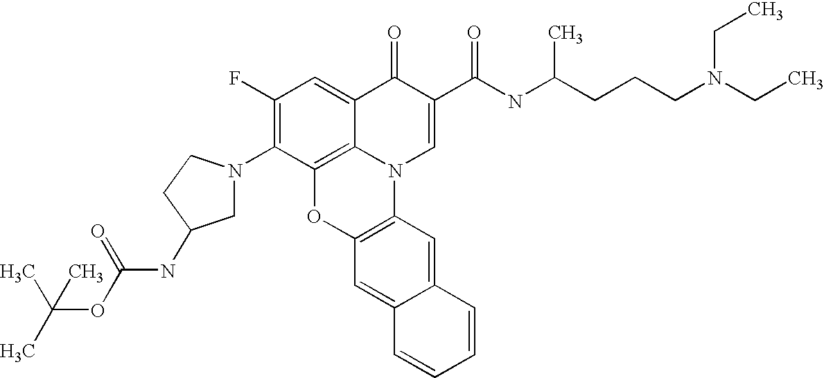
C1(F)=C(N2CC(NC(=O)OC(C)(C)C)CC2)C2=C3C(=C1)C(=O)C(C(=O)NC(CCCN(CC)CC)C)=CN3C1=C(O2)C=C2C(=C1)C=CC=C2
